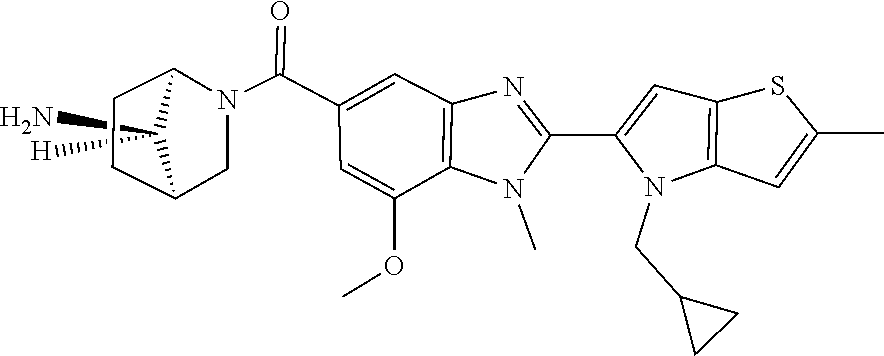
C12CCC(CN1C(C1=CC3=C(N(C)C(C4=CC5=C(N4CC4CC4)C=C(C)S5)=N3)C(OC)=C1)=O)C2(N)[H]
